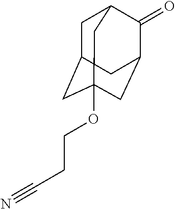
C1C2CC3(OCCC#N)CC(C(=O)C1C3)C2
